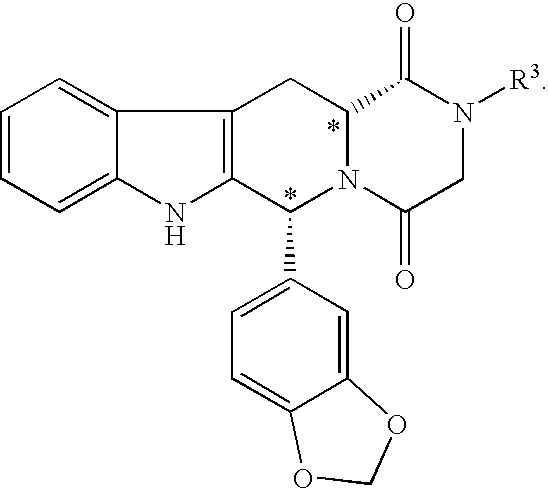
C1=CC=C2C(=C1)C1=C(N2)C(C2=CC=C3C(=C2)OCO3)N2C(C1)C(=O)N([R3])CC2=O
